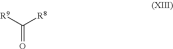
O=C([R8])[R9]
